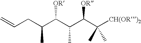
C(CC(C(C(C(C([CH(OR)2])(C)C)[OR])C)[OR])C)=C
